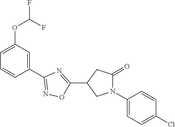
C1=C(OC(F)F)C=C(C2=NOC(C3CN(C4=CC=C(Cl)C=C4)C(=O)C3)=N2)C=C1
